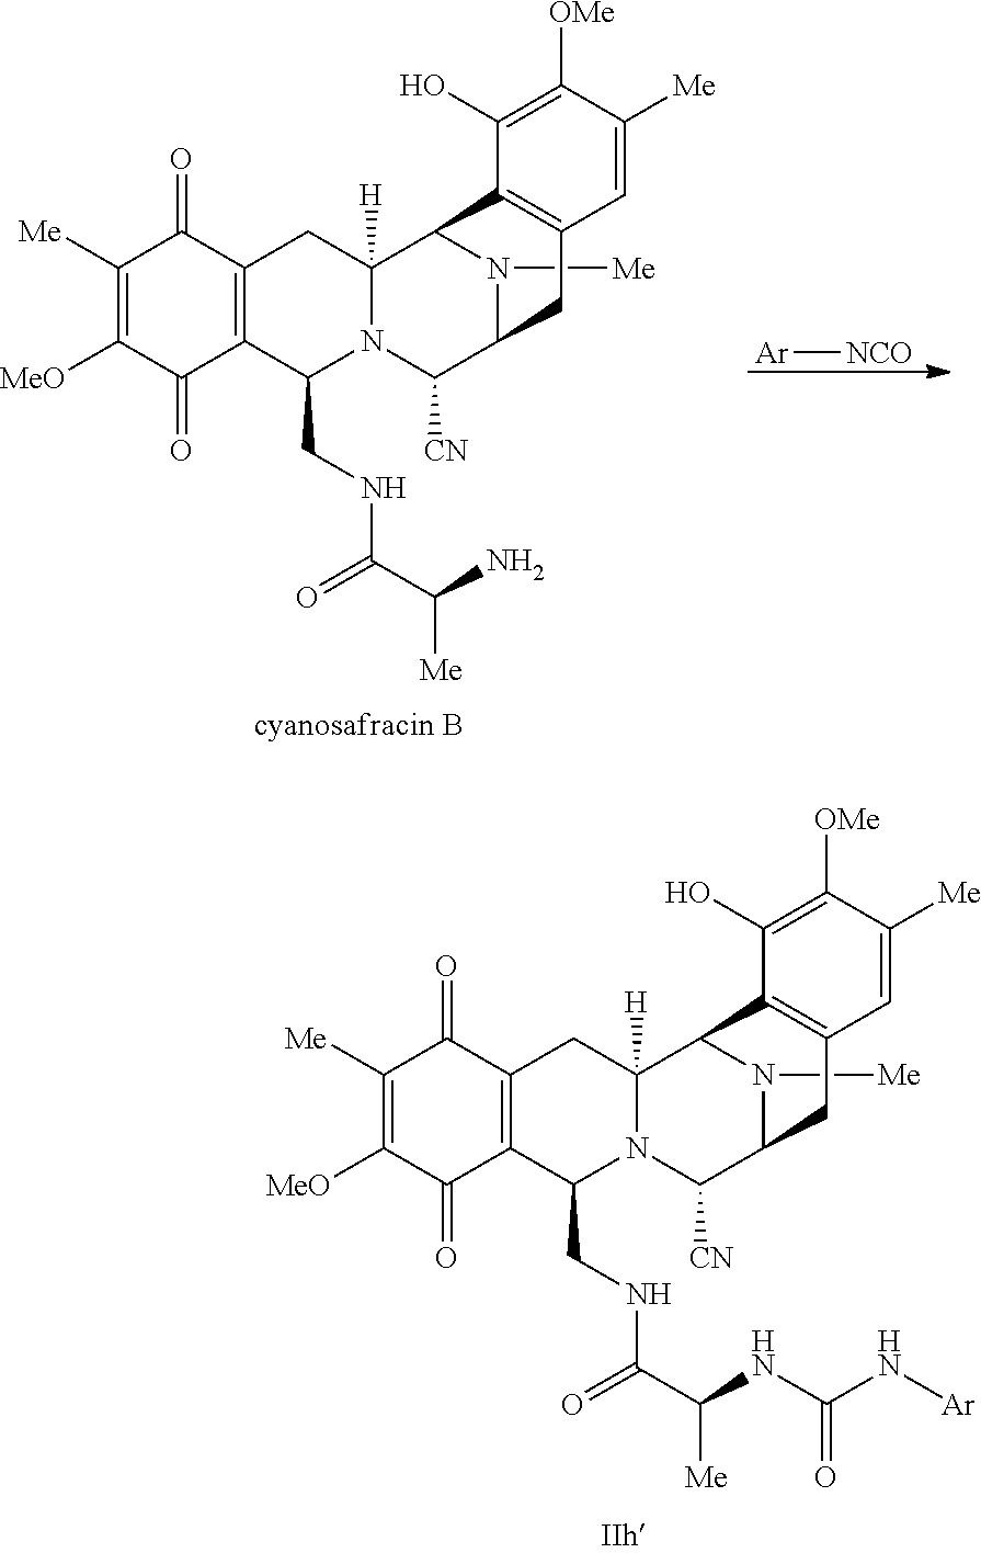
C1([Me])=C([MeO])C(=O)C2=C(C1=O)CC1([H])N(C2CNC(=O)C([Me])NC(N[Ar])=O)C([CN])C2N([Me])C1C1=C(C2)C=C([Me])C([OMe])=C1O.C1([Me])=C([MeO])C(=O)C2=C(C1=O)CC1([H])N(C2CNC(=O)C([Me])N)C([CN])C2N([Me])C1C1=C(C2)C=C([Me])C([OMe])=C1O.[Ar][NCO]
